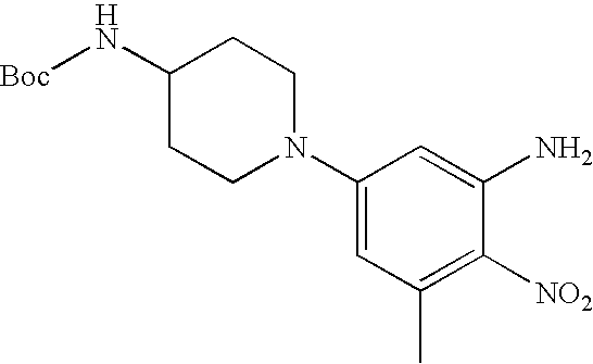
C1(N[Boc])CCN(C2=CC(C)=C([NO2])C(N)=C2)CC1
